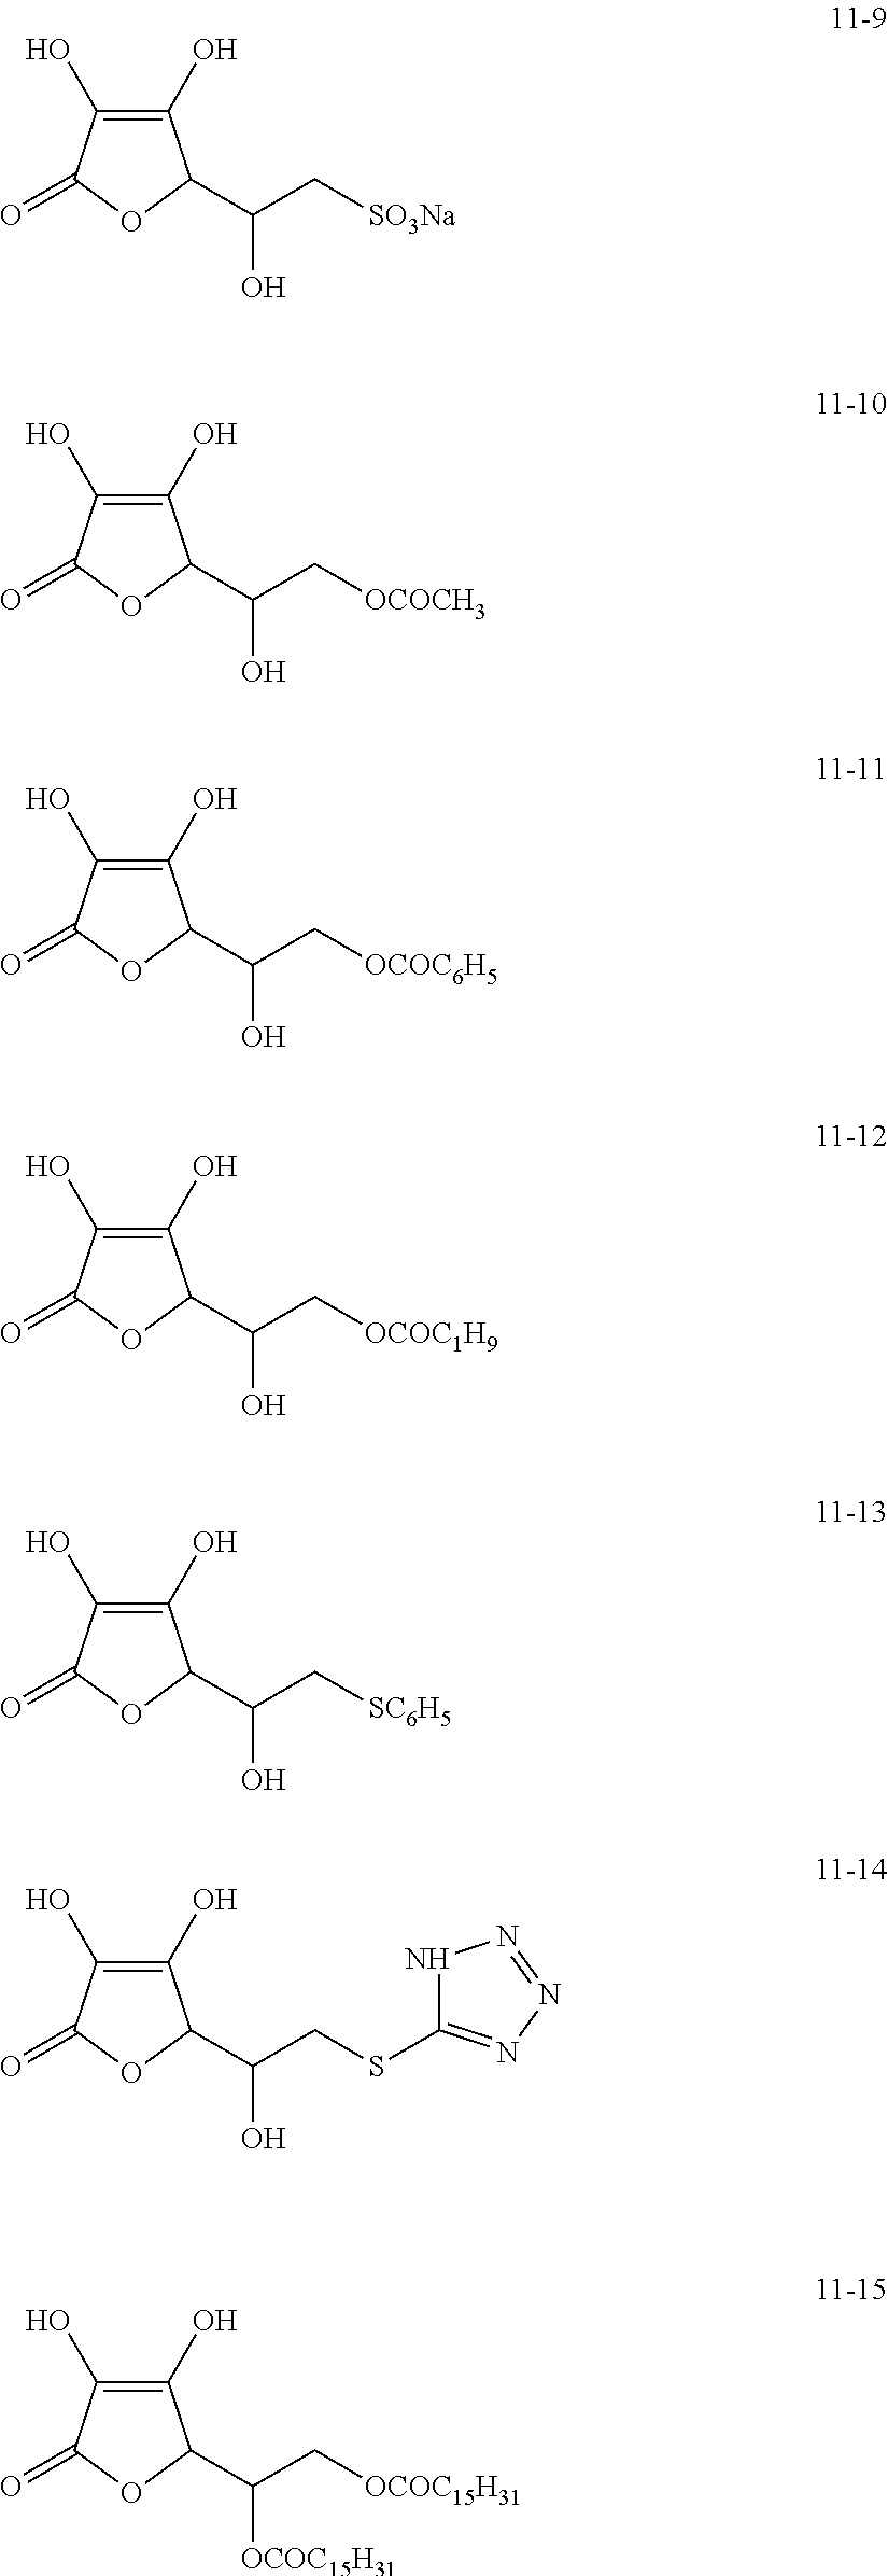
C1(O)=C(O)C(C(C[SO3Na])O)OC1=O.C1(O)=C(O)C(C(C[OCOCH3])O)OC1=O.C1(O)=C(O)C(C(C[OCOC6H5])O)OC1=O.C1(O)=C(O)C(C(C[OCOC1H9])O)OC1=O.C1(O)=C(O)C(C(C[SC6H5])O)OC1=O.C1(O)=C(O)C(C(CSC2=NN=NN2)O)OC1=O.C1(O)=C(O)C(C(C[OCOC15H31])[OCOC15H31])OC1=O
